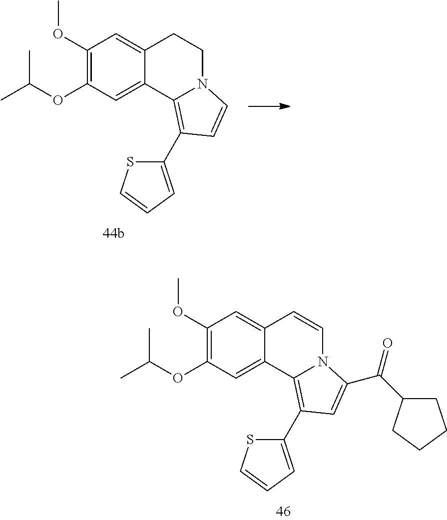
C1(OC)=C(OC(C)C)C=C2C(=C1)CCN1C2=C(C2=CC=CS2)C=C1.C1(OC)=C(OC(C)C)C=C2C(=C1)C=CN1C2=C(C2=CC=CS2)C=C1C(C1CCCC1)=O
